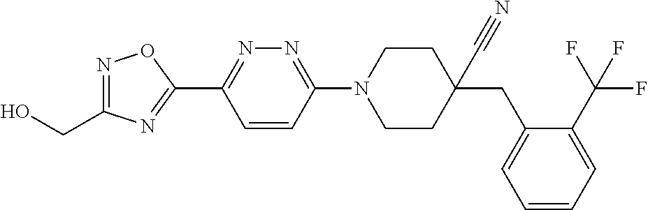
OCC1=NOC(C2=NN=C(N3CCC(C#N)(CC4=CC=CC=C4C(F)(F)F)CC3)C=C2)=N1
